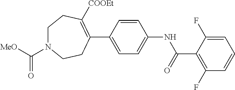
C1(C(NC2=CC=C(C3=C([COOEt])CCN(C([MeO])=O)CC3)C=C2)=O)=C(F)C=CC=C1F
